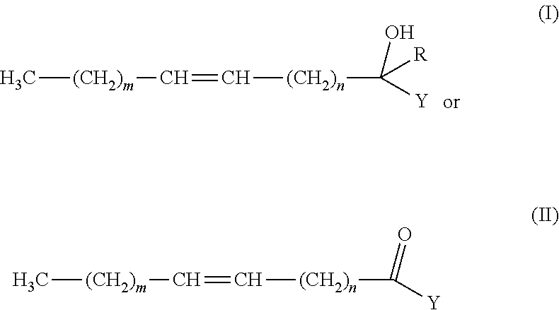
C[(CH2)m]C=C[(CH2)n]C([Y])(O)[R].C[(CH2)m]C=C[(CH2)n]C([Y])=O
